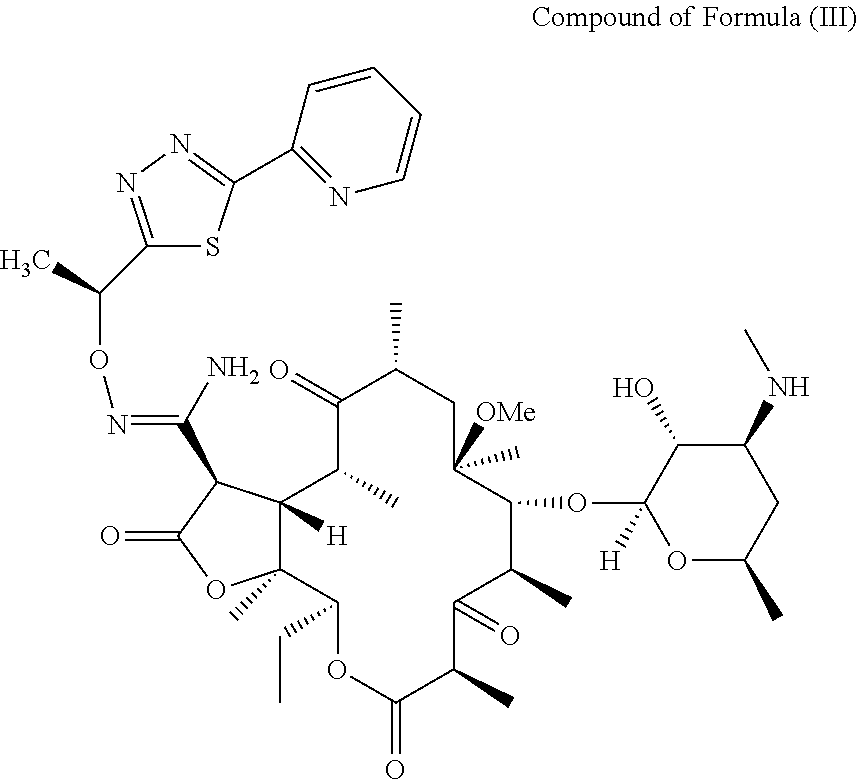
C1(=O)C(C)C2([H])C(C)(C(CC)OC(=O)C(C)C(=O)C(C)C(OC3([H])OC(C)CC(NC)C3O)C([OMe])(C)CC1C)OC(=O)C2C(=NOC(C)C1=NN=C(C2=NC=CC=C2)S1)N
